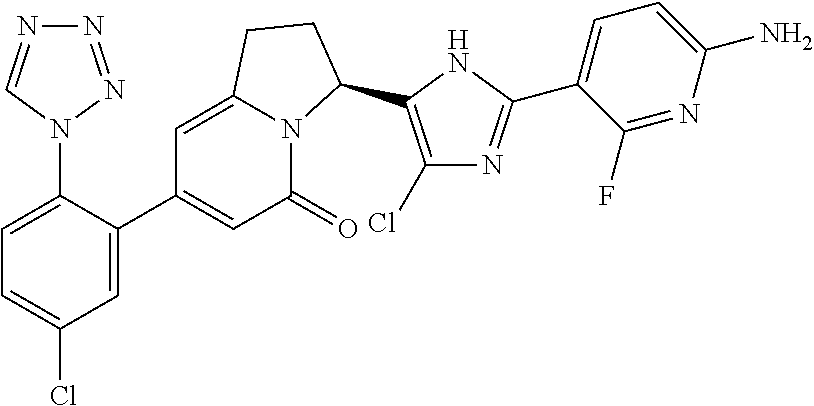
N1(C2=CC=C(Cl)C=C2C2=CC(=O)N3C(=C2)CCC3C2=C(Cl)N=C(C3=CC=C(N)N=C3F)N2)N=NN=C1
